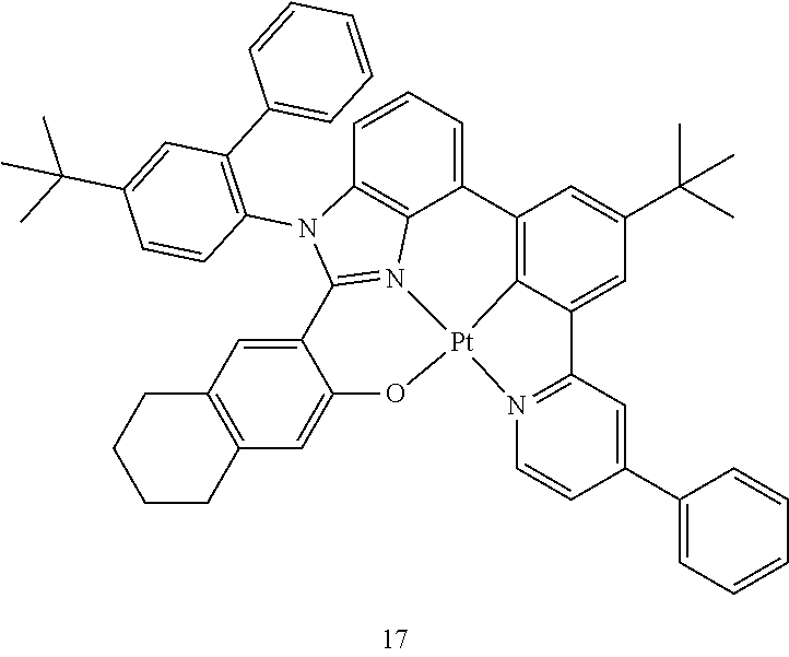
C12=C3C(=CC(C(C)(C)C)=C1)C1=N(C=CC(C4=CC=CC=C4)=C1)[Pt]31N3=C(N(C4=C(C5=CC=CC=C5)C=C(C(C)(C)C)C=C4)C4=C3C2=CC=C4)C2=CC3=C(C=C2O1)CCCC3
